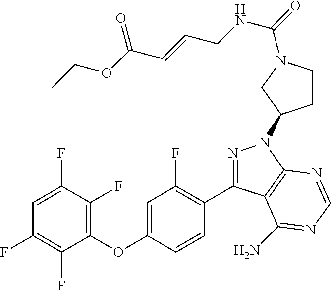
C1=C(F)C(F)=C(OC2=CC(F)=C(C3=NN(C4CCN(C(=O)NCC=CC(OCC)=O)C4)C4=C3C(N)=NC=N4)C=C2)C(F)=C1F
